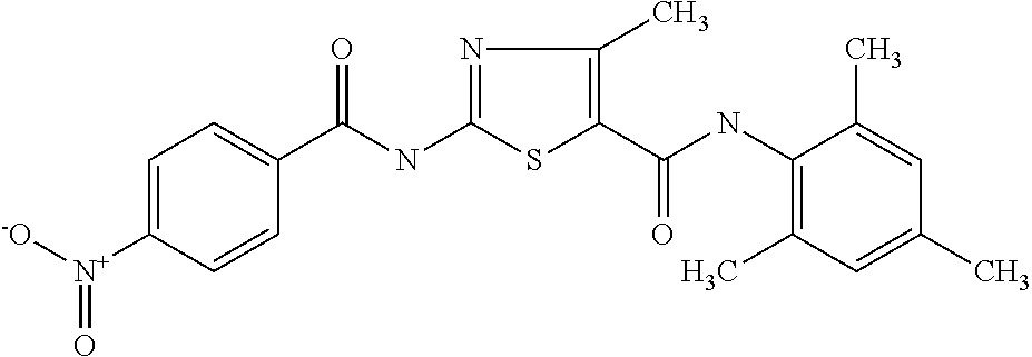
C1=C([N+]([-O])=O)C=CC(C(NC2=NC(C)=C(C(NC3=C(C)C=C(C)C=C3C)=O)S2)=O)=C1
